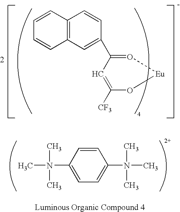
C1([CF3])=CC(C2=CC3=C(C=C2)C=CC=C3)=O[Eu]O1.CN(C1=CC=C(N(C)(C)C)C=C1)(C)C
